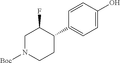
C1N([Boc])CCC(C2=CC=C(O)C=C2)C1F
